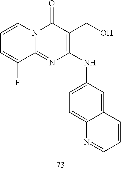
C1=CC=C(F)C2=NC(NC3=CC=C4C(=C3)C=CC=N4)=C(CO)C(=O)N12
